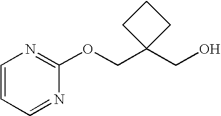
C(C1(COC2=NC=CC=N2)CCC1)O
